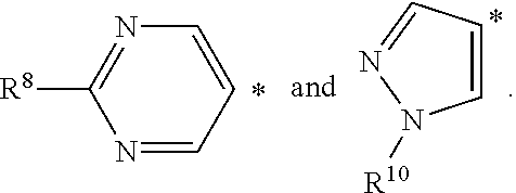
N1=CC=CN=C1[R8].C1=CC=NN1[R10]
